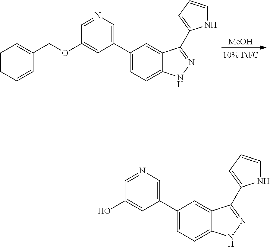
[MeOH].C1=CC=CC(COC2=CC(C3=CC=C4C(=C3)C(C3=CC=CN3)=NN4)=CN=C2)=C1.OC1=CC(C2=CC=C3C(=C2)C(C2=CC=CN2)=NN3)=CN=C1
